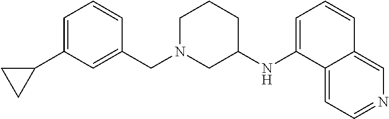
C1=C(C2CC2)C=C(CN2CCCC(NC3=CC=CC4=CN=CC=C34)C2)C=C1
